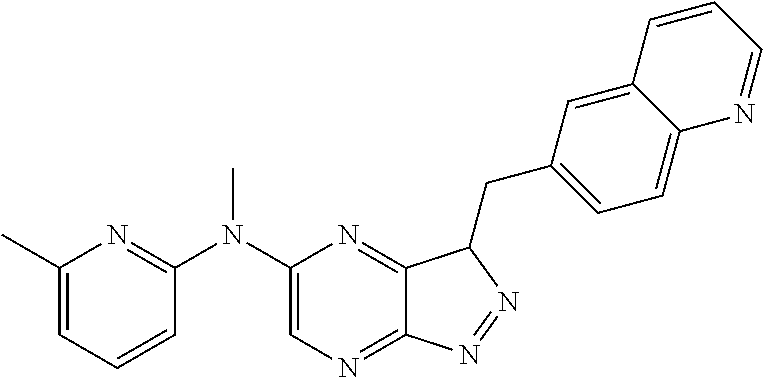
C1(N(C)C2=NC(C)=CC=C2)=CN=C2C(=N1)C(CC1=CC=C3C(=C1)C=CC=N3)N=N2
